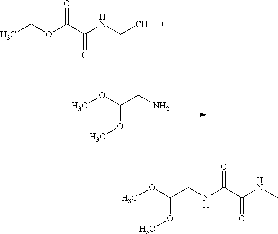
O=C(C(NCC)=O)OCC.C(OC)(CN)OC.C(OC)(CNC(C(NC)=O)=O)OC
